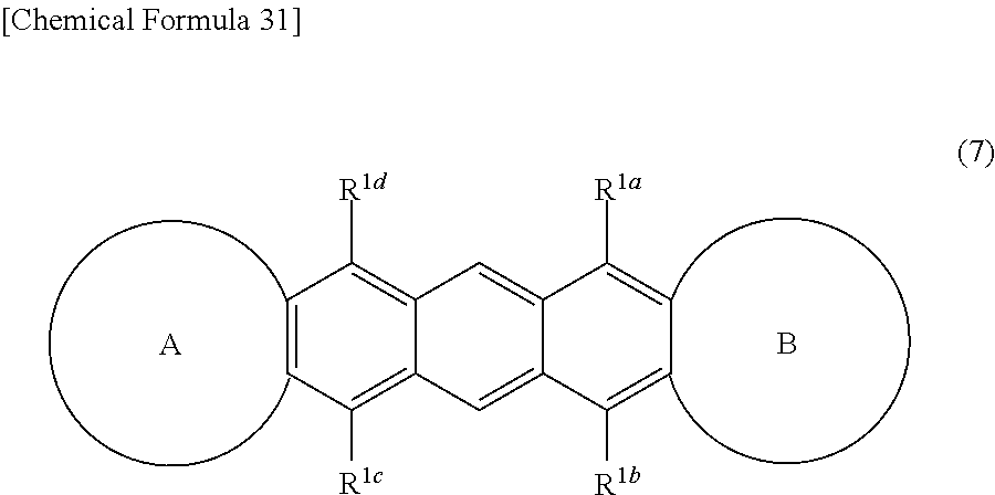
C1=CC([R1c])=C2C(=C1[R1d])C=C1C(=C2)C([R1b])=CC=C1[R1a].[A].B
